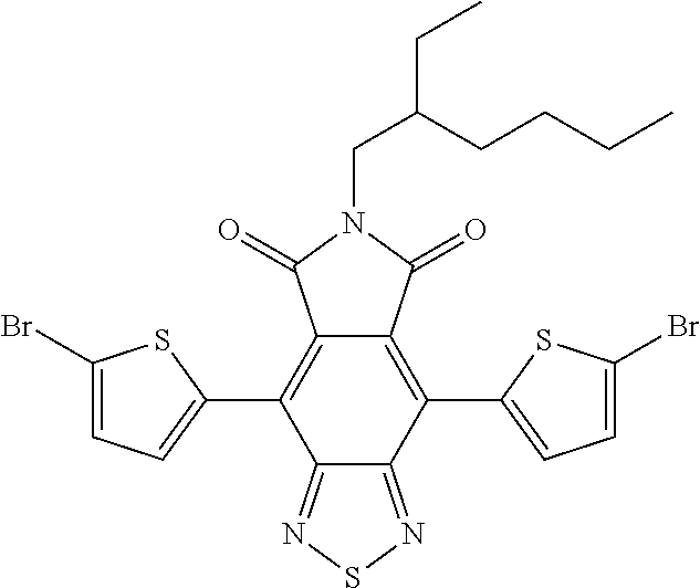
C1(Br)=CC=C(C2=C3C(=C(C4=CC=C(Br)S4)C4=NSN=C24)C(=O)N(CC(CCCC)CC)C3=O)S1
